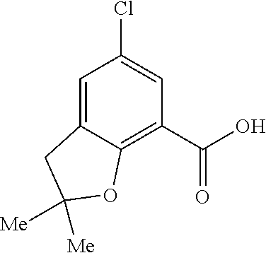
ClC1=CC(C(O)=O)=C2C(=C1)CC([Me])([Me])O2
